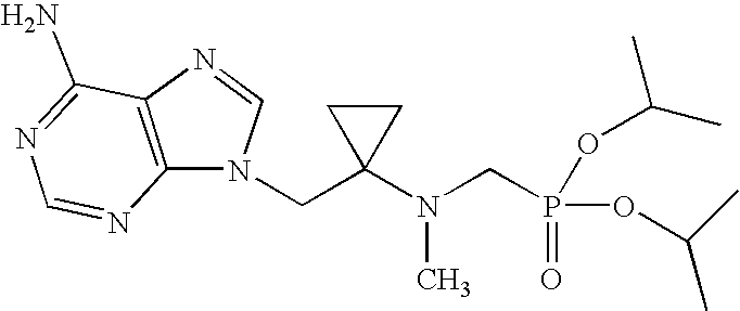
N1(CC2(N(CP(OC(C)C)(=O)OC(C)C)C)CC2)C=NC2=C1N=CN=C2N
